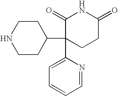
C1=NC(C2(C3CCNCC3)CCC(=O)NC2=O)=CC=C1
